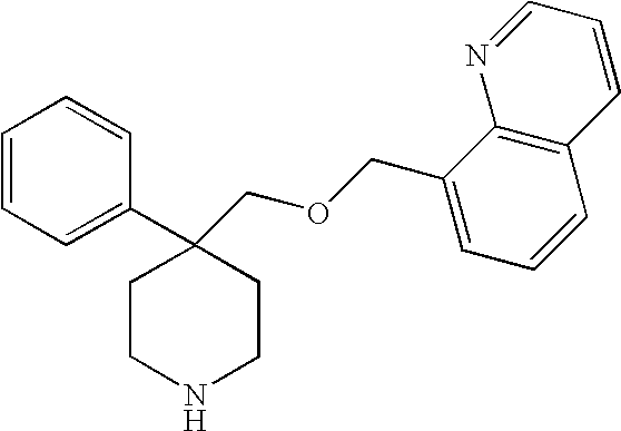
C1=CC=C(C2(COCC3=CC=CC4=C3N=CC=C4)CCNCC2)C=C1
